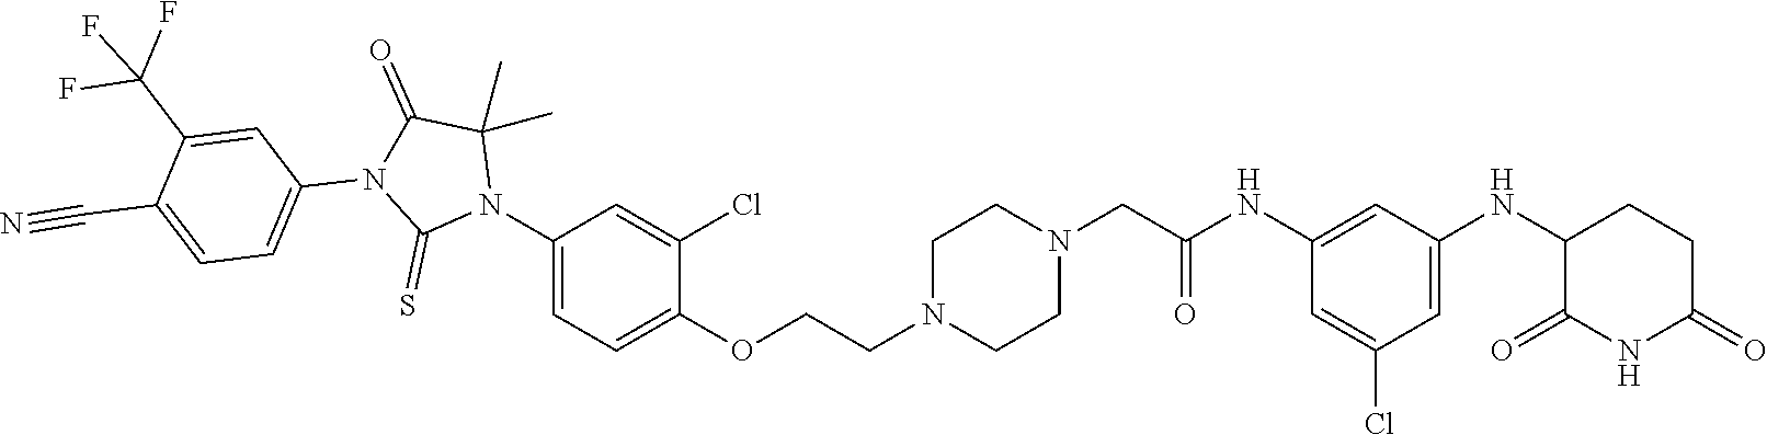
C1=C(Cl)C=C(NC2C(=O)NC(=O)CC2)C=C1NC(CN1CCN(CCOC2=CC=C(N3C(C)(C)C(=O)N(C4=CC=C(C#N)C(C(F)(F)F)=C4)C3=S)C=C2Cl)CC1)=O
